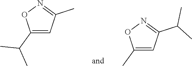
C1(C(C)C)=CC(C)=NO1.C1(C)=CC(C(C)C)=NO1
